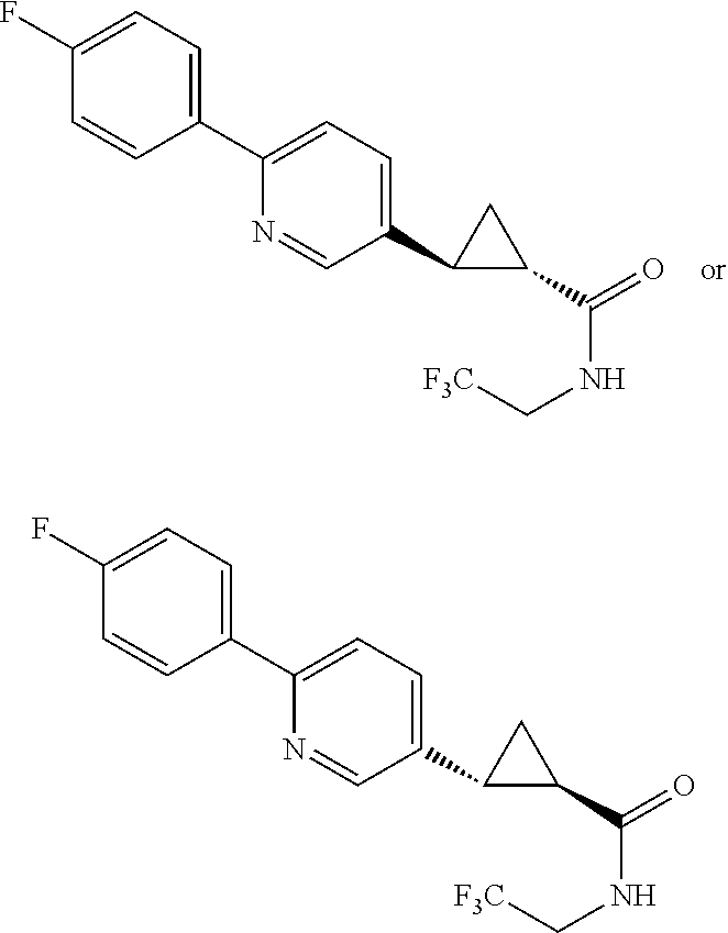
C1(C(=O)NC[F3C])CC1C1=CC=C(C2=CC=C(F)C=C2)N=C1.C1(C(=O)NC[F3C])CC1C1=CC=C(C2=CC=C(F)C=C2)N=C1
